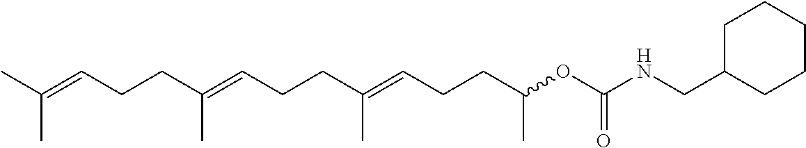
CC(=CCCC(=CCCC(=CCCC(OC(NCC1CCCCC1)=O)C)C)C)C
